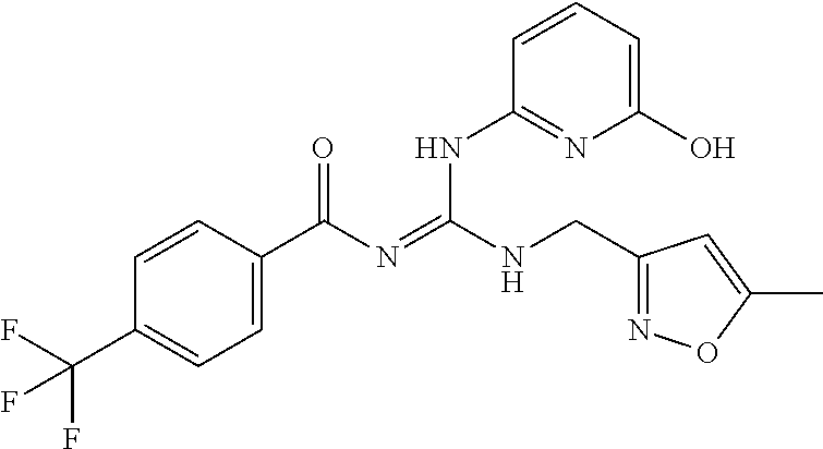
C1=CC(C(N=C(NCC2=NOC(C)=C2)NC2=NC(O)=CC=C2)=O)=CC=C1C(F)(F)F
